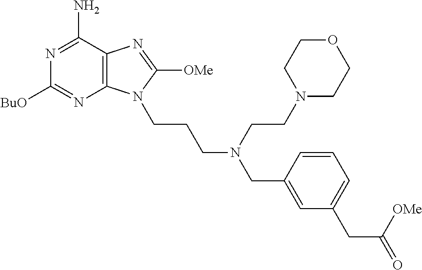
C12=C(C(N)=NC([BuO])=N1)N=C([OMe])N2CCCN(CC1=CC(CC(=O)[OMe])=CC=C1)CCN1CCOCC1
